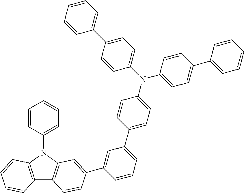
C1(C2=CC3=C(C4=C(N3C3=CC=CC=C3)C=CC=C4)C=C2)=CC(C2=CC=C(N(C3=CC=C(C4=CC=CC=C4)C=C3)C3=CC=C(C4=CC=CC=C4)C=C3)C=C2)=CC=C1
